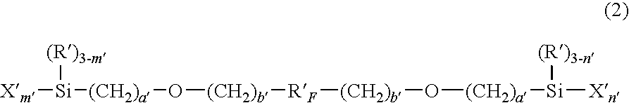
[Xm][Si]([(R)3-m])[(CH2)a]O[(CH2)b][RF][(CH2)b]O[(CH2)a][Si]([Xn])[(R)3-n]
